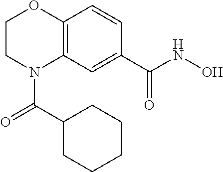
C12=C(C=C(C(NO)=O)C=C1)N(C(C1CCCCC1)=O)CCO2
